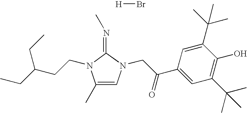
C1(C)=CN(CC(C2=CC(C(C)(C)C)=C(O)C(C(C)(C)C)=C2)=O)C(=NC)N1CCC(CC)CC.[H]Br
